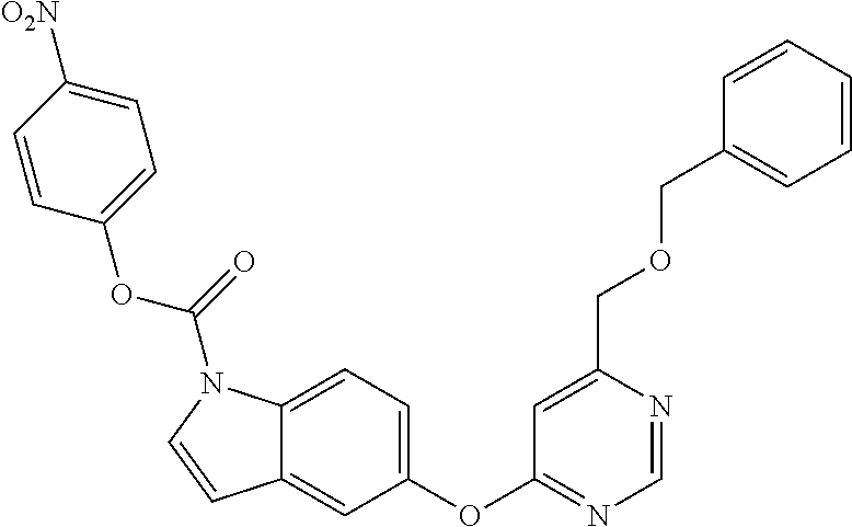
C1=C2C(=CC(OC3=NC=NC(COCC4=CC=CC=C4)=C3)=C1)C=CN2C(=O)OC1=CC=C([O2N])C=C1
